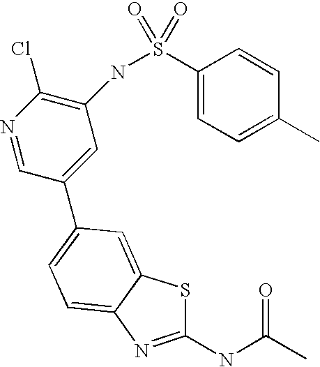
C1(NC(C)=O)=NC2=CC=C(C3=CC(NS(C4=CC=C(C)C=C4)(=O)=O)=C(Cl)N=C3)C=C2S1
